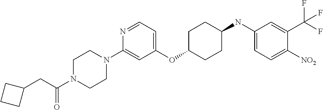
C1(OC2CCC(NC3=CC=C([NO2])C(C(F)(F)F)=C3)CC2)=CC=NC(N2CCN(C(CC3CCC3)=O)CC2)=C1
